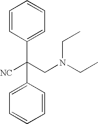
C1(C(CN(CC)CC)([NC])C2=CC=CC=C2)=CC=CC=C1
